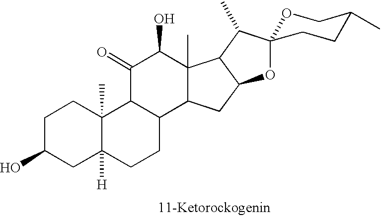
C1C(O)CC2([H])C(C)(C1)C1C(CC2)C2C(C)(C(O)C1=O)C1C(C2)OC2(C1C)OCC(C)CC2
